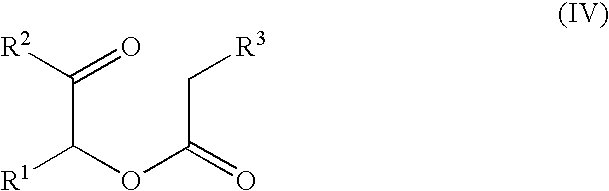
C(C(OC(C[R3])=O)[R1])(=O)[R2]
